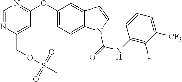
C(C1=CC(OC2=CC=C3C(=C2)C=CN3C(NC2=C(F)C([CF3])=CC=C2)=O)=NC=N1)OS(C)(=O)=O
